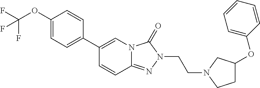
C1(C2=CN3C(=NN(CCN4CCC(OC5=CC=CC=C5)C4)C3=O)C=C2)=CC=C(OC(F)(F)F)C=C1
